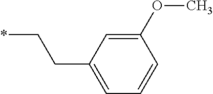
C(CC1=CC=CC(OC)=C1)*
